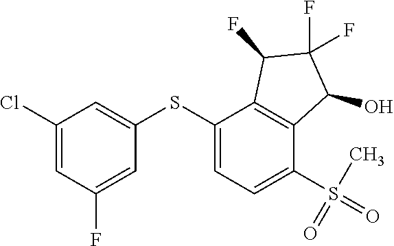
C1(Cl)=CC(F)=CC(SC2=CC=C(S(C)(=O)=O)C3=C2C(F)C(F)(F)C3O)=C1
